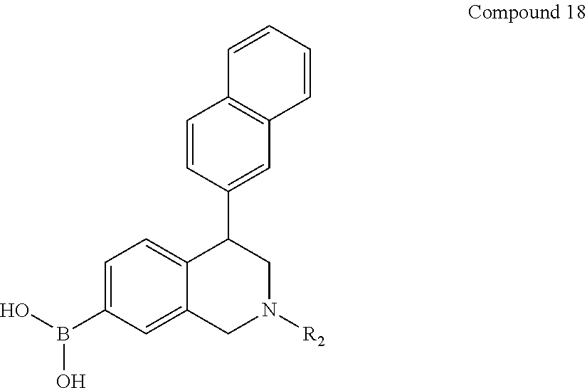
C1=CC(C2C3=CC=C(B(O)O)C=C3CN([R2])C2)=CC2=C1C=CC=C2
